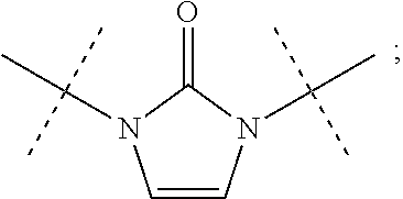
C1=CN(C(C)(C)C)C(=O)N1C(C)(C)C
